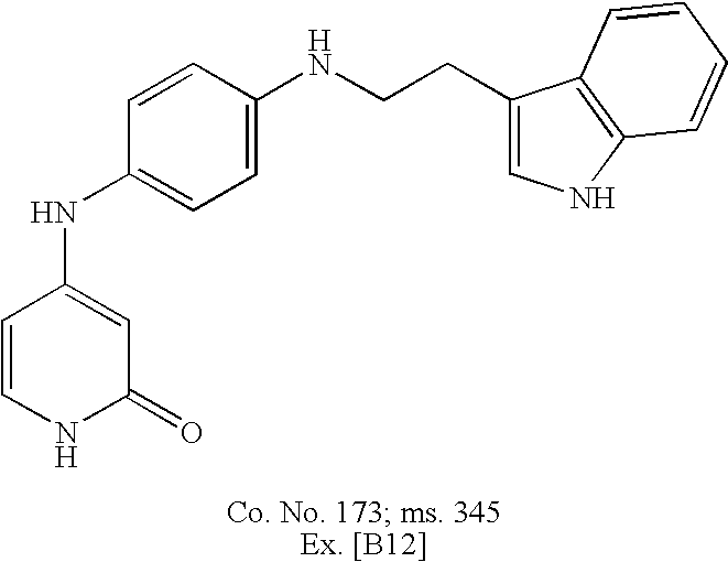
C1=CNC(=O)C=C1NC1=CC=C(NCCC2=CNC3=C2C=CC=C3)C=C1
